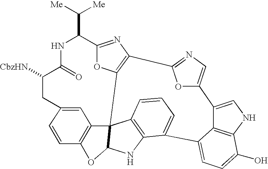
C(C1C2=NC3=C(O2)C24C5=C(C=CC(=C5)CC([CbzHN])C(=O)N1)OC2NC1=C4C=CC=C1C1=CC=C(O)C2=C1C(=CN2)C1=CN=C3O1)([Me])[Me]
